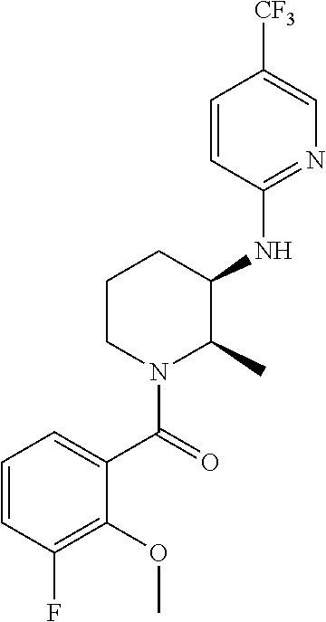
C1=CC(NC2C(C)N(C(=O)C3=CC=CC(F)=C3OC)CCC2)=NC=C1[CF3]
